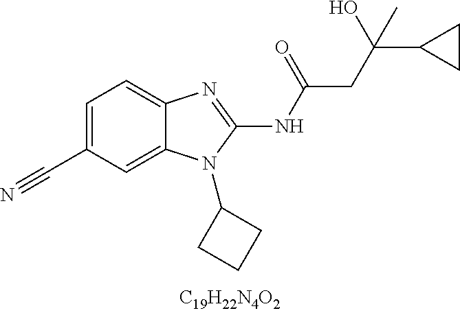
C1=C(C#N)C=C2C(=C1)N=C(NC(CC(C1CC1)(O)C)=O)N2C1CCC1
